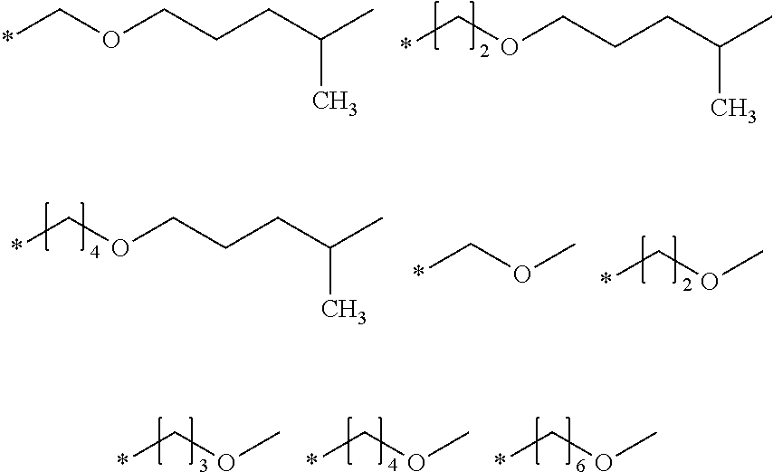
C(C)(CCCOC*)C.C(C)(CCCOC*)C.C(C)(CCCOC*)C.*COC.*COC.*COC.*COC.*COC
